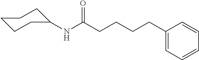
C1CCC(NC(CCCCC2=CC=CC=C2)=O)CC1
